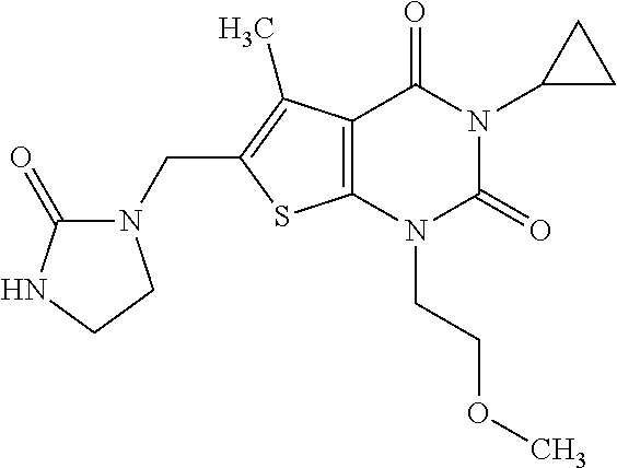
C12=C(N(CCOC)C(=O)N(C3CC3)C1=O)SC(CN1C(=O)NCC1)=C2C
